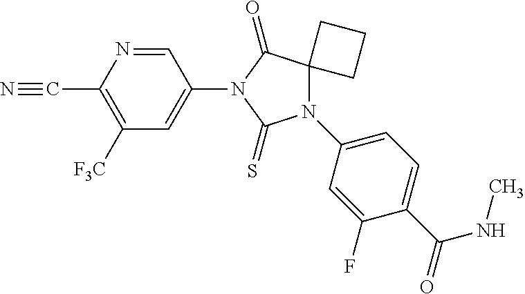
C1=NC(C#N)=C([F3C])C=C1N1C(=S)N(C2=CC=C(C(NC)=O)C(F)=C2)C2(C1=O)CCC2
